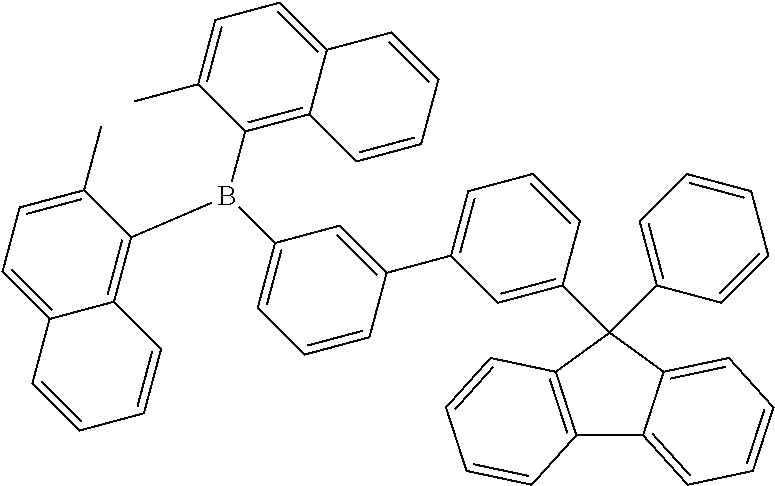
C12=C(C=CC=C1)C(C1=CC(C3=CC(B(C4=C5C(=CC=C4C)C=CC=C5)C4=C5C(=CC=C4C)C=CC=C5)=CC=C3)=CC=C1)(C1=CC=CC=C1)C1=CC=CC=C21
